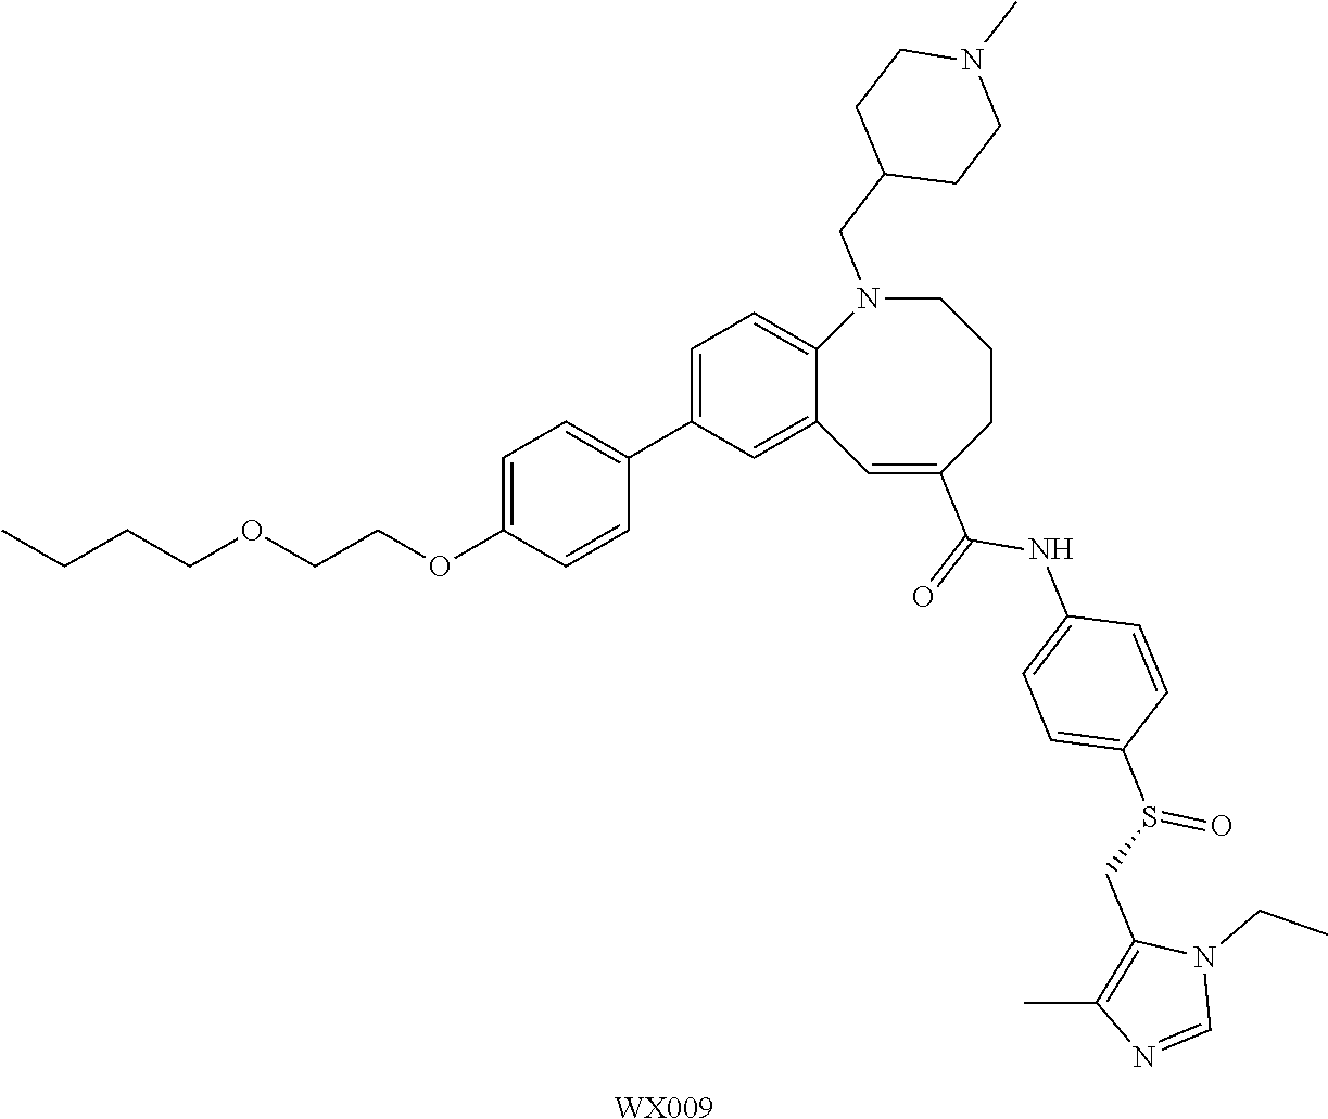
[WX009].CCCCOCCOC1=CC=C(C2=CC=C3C(=C2)C=C(C(=O)NC2=CC=C(S(CC4=C(C)N=CN4CC)=O)C=C2)CCCN3CC2CCN(C)CC2)C=C1
